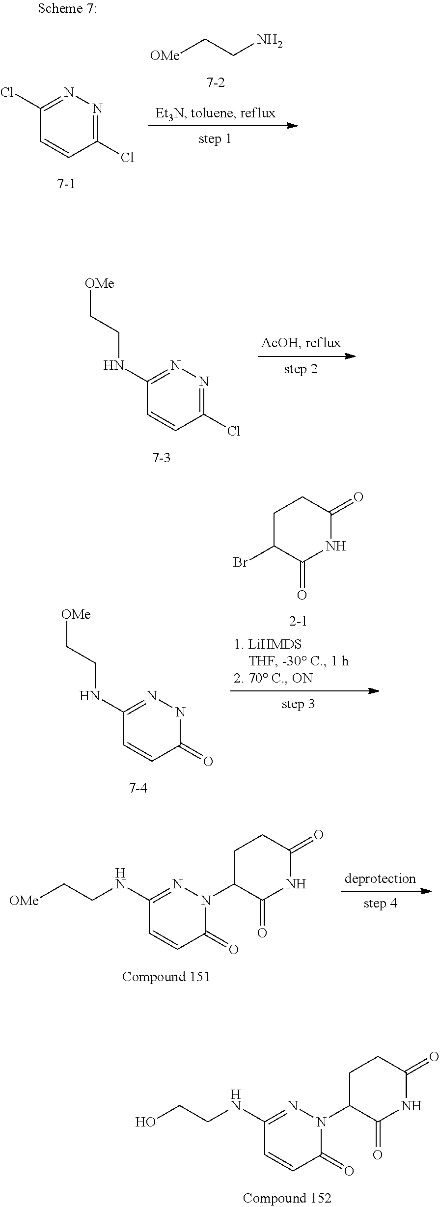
C1(Cl)=NN=C(NCC[OMe])C=C1.C1(=O)NN=C(NCC[OMe])C=C1.C1C(Br)C(=O)NC(=O)C1.C1(=O)C=CC(NCC[OMe])=NN1C1CCC(=O)NC1=O.C1(=O)C=CC(NCCO)=NN1C1CCC(=O)NC1=O.C1(Cl)=NN=C(Cl)C=C1.[OMe]CCN
